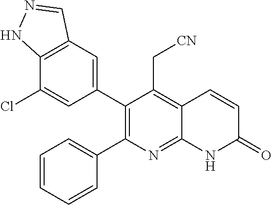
C12=C(C=C(C3=C(C4=CC=CC=C4)N=C4C(=C3C[CN])C=CC(=O)N4)C=C1Cl)C=NN2
